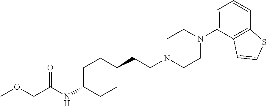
C(NC1CCC(CCN2CCN(C3=CC=CC4=C3C=CS4)CC2)CC1)(COC)=O
